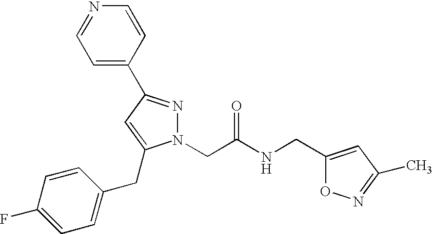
C1=C(C2=NN(CC(NCC3=CC(C)=NO3)=O)C(CC3=CC=C(F)C=C3)=C2)C=CN=C1
